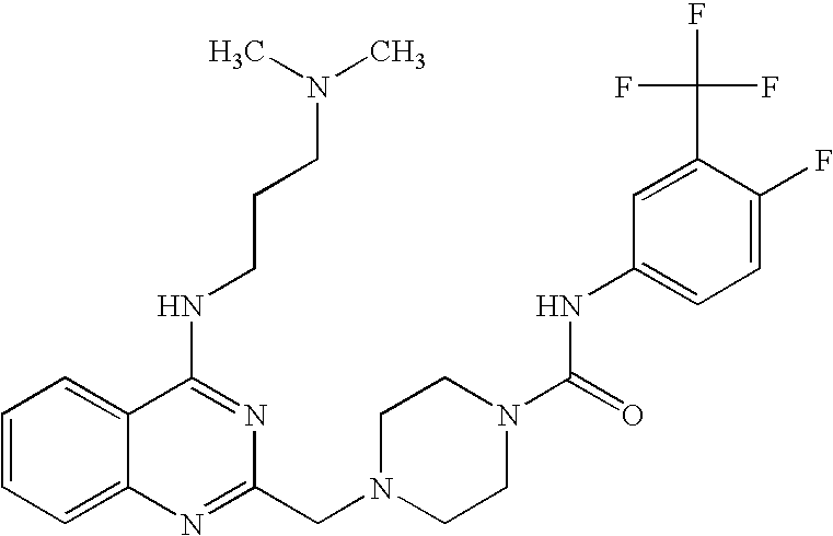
C1=CC=C2C(=C1)C(NCCCN(C)C)=NC(CN1CCN(C(=O)NC3=CC=C(F)C(C(F)(F)F)=C3)CC1)=N2
